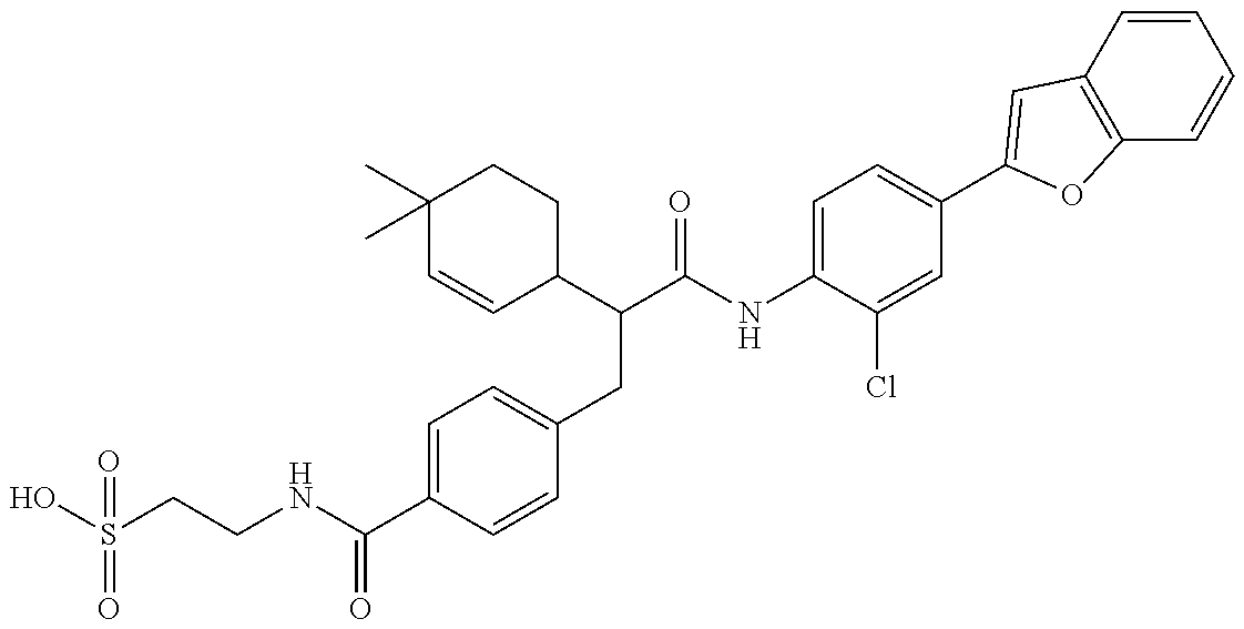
OS(CCNC(C1=CC=C(CC(C(NC2=CC=C(C3=CC4=C(C=CC=C4)O3)C=C2Cl)=O)C2CCC(C)(C)C=C2)C=C1)=O)(=O)=O
